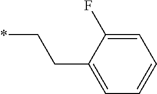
C(CC1=CC=CC=C1F)*
